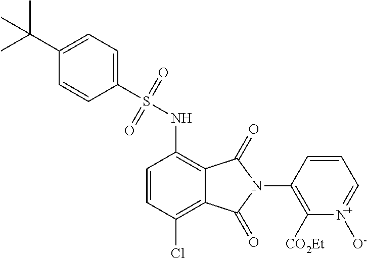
C1=CC(Cl)=C2C(=C1NS(=O)(=O)C1=CC=C(C(C)(C)C)C=C1)C(=O)N(C1=C([CO2Et])[N+]([O-])=CC=C1)C2=O
